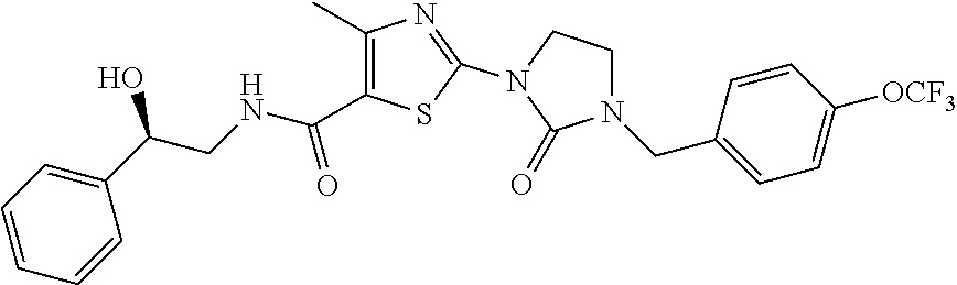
C1(C)=C(C(NCC(C2=CC=CC=C2)O)=O)SC(N2C(=O)N(CC3=CC=C([OCF3])C=C3)CC2)=N1
